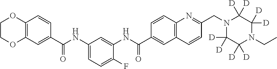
C12=C(C=C(C(NC3=CC=C(F)C(NC(C4=CC5=C(C=C4)N=C(CN4C([D])([D])C([D])([D])N(CC)C([D])([D])C4([D])[D])C=C5)=O)=C3)=O)C=C1)OCCO2
